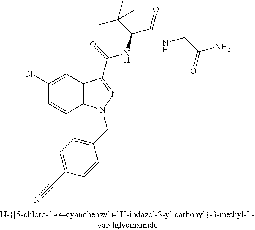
C1(Cl)=CC2=C(C=C1)N(CC1=CC=C(C#N)C=C1)N=C2C(=O)NC(C(C)(C)C)C(=O)NCC(=O)N
